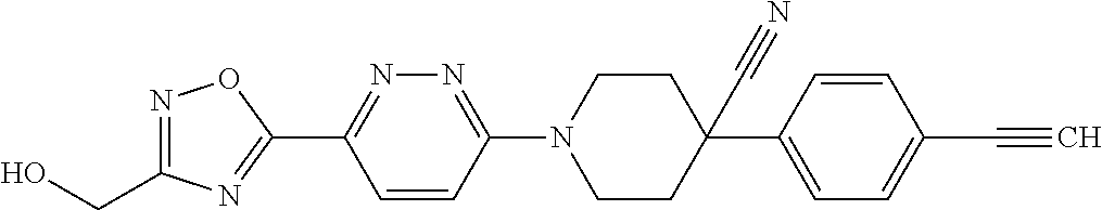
N1=C(CO)N=C(C2=NN=C(N3CCC(C#N)(C4=CC=C(C#C)C=C4)CC3)C=C2)O1
